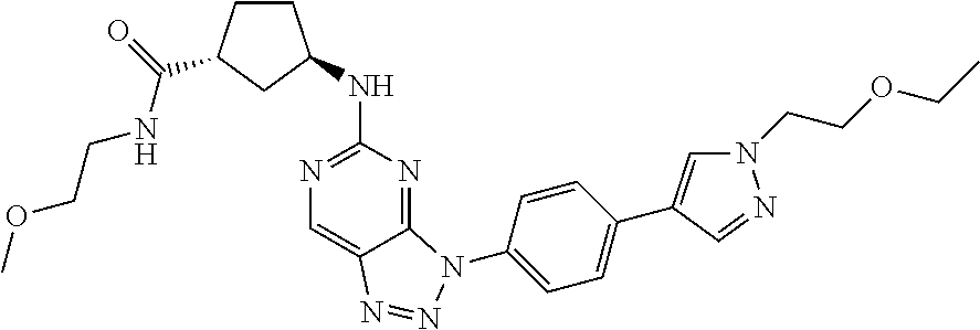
C1CC(C(=O)NCCOC)CC1NC1=NC=C2C(=N1)N(C1=CC=C(C3=CN(CCOCC)N=C3)C=C1)N=N2
